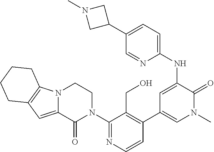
N12C(=CC3=C1CCCC3)C(=O)N(C1=NC=CC(C3=CN(C)C(=O)C(NC4=CC=C(C5CN(C)C5)C=N4)=C3)=C1CO)CC2
